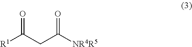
C([NR4R5])(CC([R1])=O)=O
